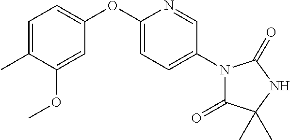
C1=C(C)C(OC)=CC(OC2=CC=C(N3C(=O)C(C)(C)NC3=O)C=N2)=C1
